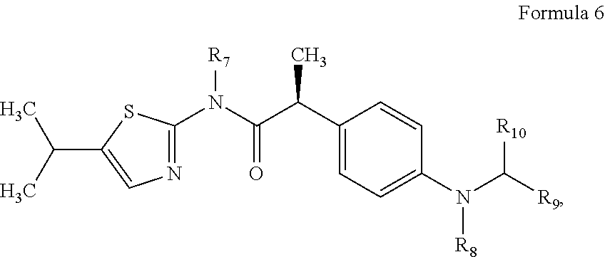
N1=C(N(C(C(C2=CC=C(N(C([R9])[R10])[R8])C=C2)C)=O)[R7])SC(C(C)C)=C1
